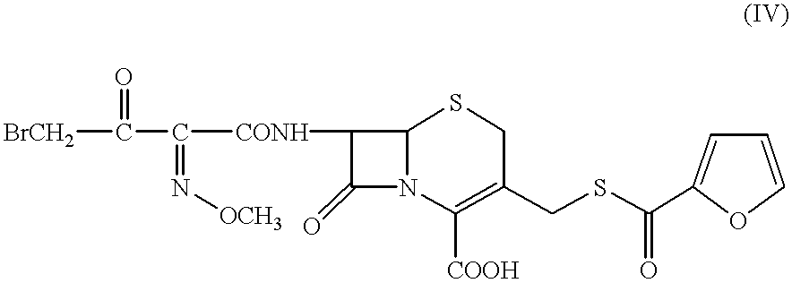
C([CONH]C1C(=O)N2C1SCC(CSC(C1=CC=CO1)=O)=C2[COOH])(=N[OCH3])C([BrCH2])=O
